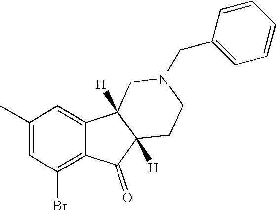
C1(C)=CC(Br)=C2C(=C1)C1([H])C([H])(C2=O)CCN(CC2=CC=CC=C2)C1
